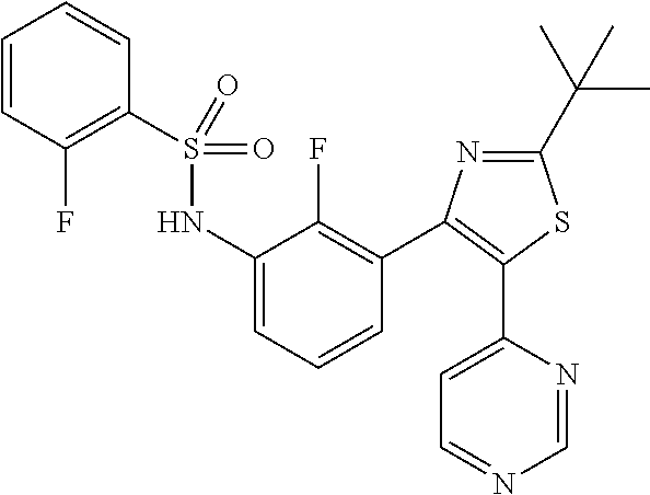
C1=CC(F)=C(S(NC2=CC=CC(C3=C(C4=CC=NC=N4)SC(C(C)(C)C)=N3)=C2F)(=O)=O)C=C1
